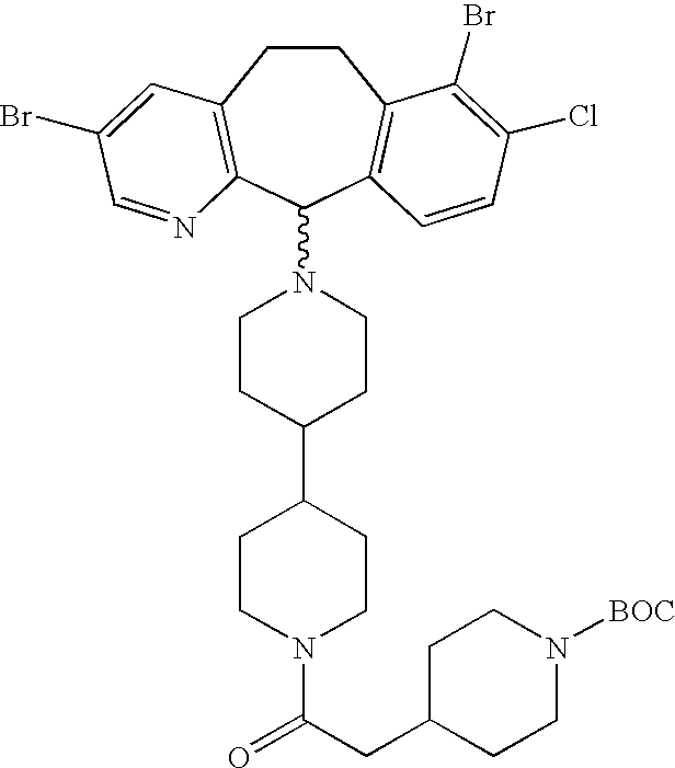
C1CC(C2CCN(C(CC3CCN([BOC])CC3)=O)CC2)CCN1C1C2=C(CCC3=C1C=CC(Cl)=C3Br)C=C(Br)C=N2
